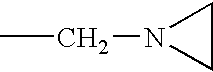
C(C)N1CC1
